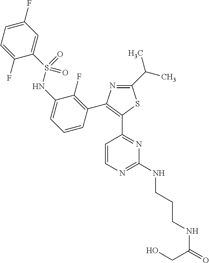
C(NCCCNC1=NC=CC(C2=C(C3=C(F)C(NS(C4=CC(F)=CC=C4F)(=O)=O)=CC=C3)N=C(C(C)C)S2)=N1)(=O)CO
